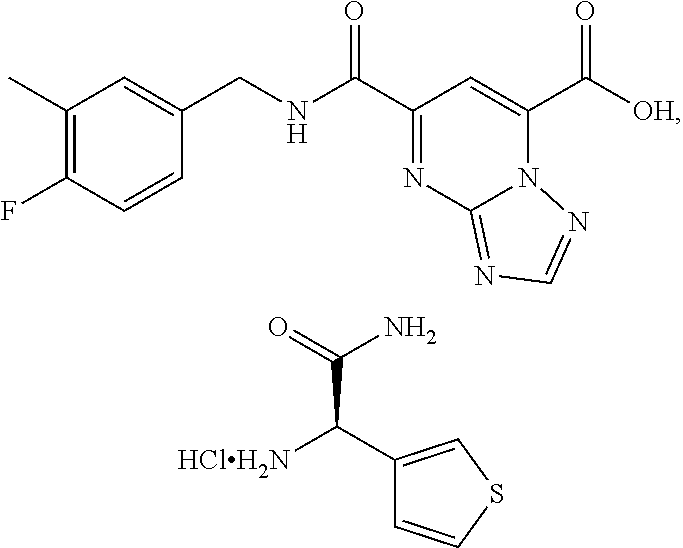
C1(C)=C(F)C=CC(CNC(C2=NC3=NC=NN3C(C([OH])=O)=C2)=O)=C1.[HClH2N]C(C(=O)N)C1=CSC=C1
